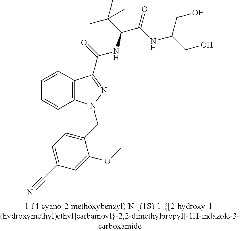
C1=CC2=C(C=C1)N(CC1=CC=C(C#N)C=C1OC)N=C2C(=O)NC(C(C)(C)C)C(=O)NC(CO)CO
